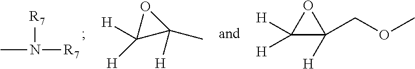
CN([R7])[R7].C1([H])([H])C(C)([H])O1.C1([H])([H])C([H])(COC)O1
